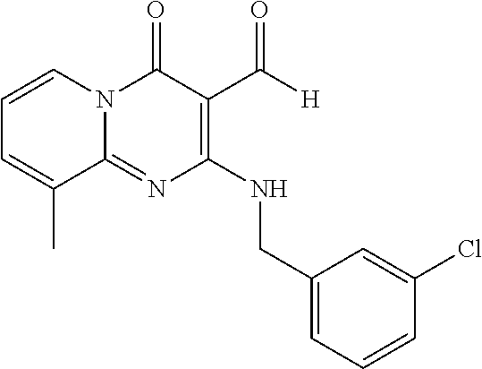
N(C1=C(C([H])=O)C(=O)N2C(=N1)C(C)=CC=C2)CC1=CC=CC(Cl)=C1
